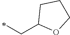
C1(CC)OCCC1
